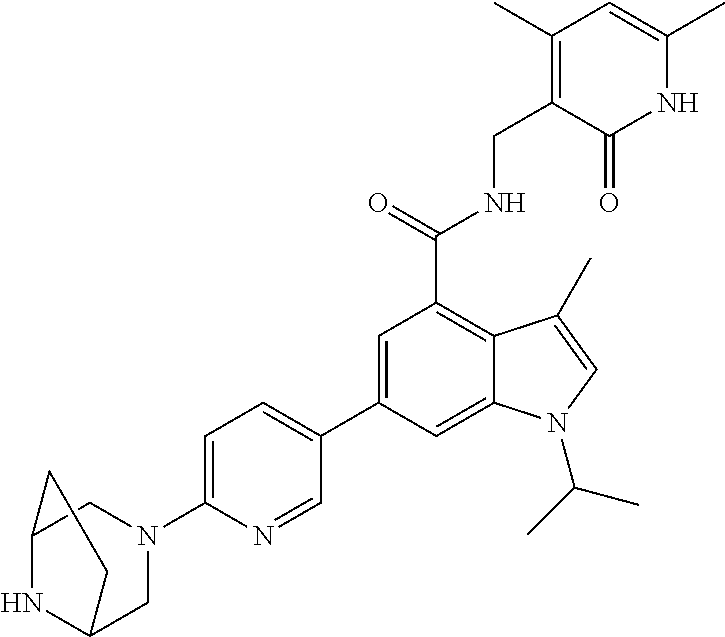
C1=C(C2=CC=C(N3CC4NC(C3)CC4)N=C2)C=C2C(=C1C(NCC1=C(C)C=C(C)NC1=O)=O)C(C)=CN2C(C)C
